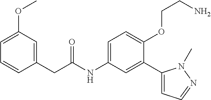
C1=CC=C(OC)C=C1CC(=O)NC1=CC=C(OCCN)C(C2=CC=NN2C)=C1
